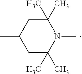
C1(C)(C)CC(C)CC(C)(C)N1C
